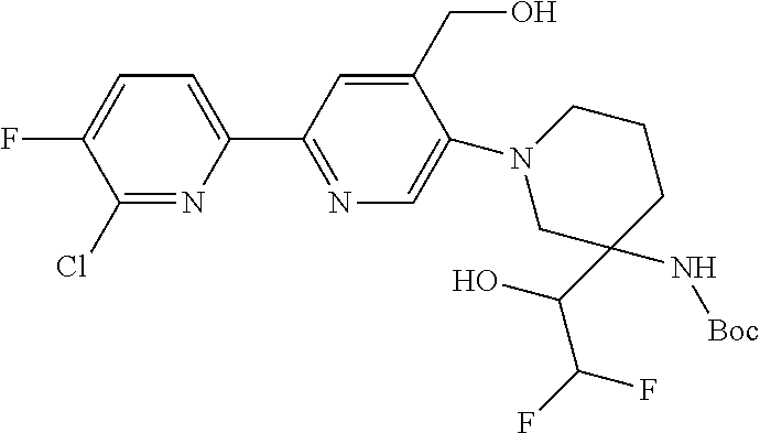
C1(Cl)=NC(C2=NC=C(N3CC(C(O)C(F)F)(N[Boc])CCC3)C(CO)=C2)=CC=C1F
